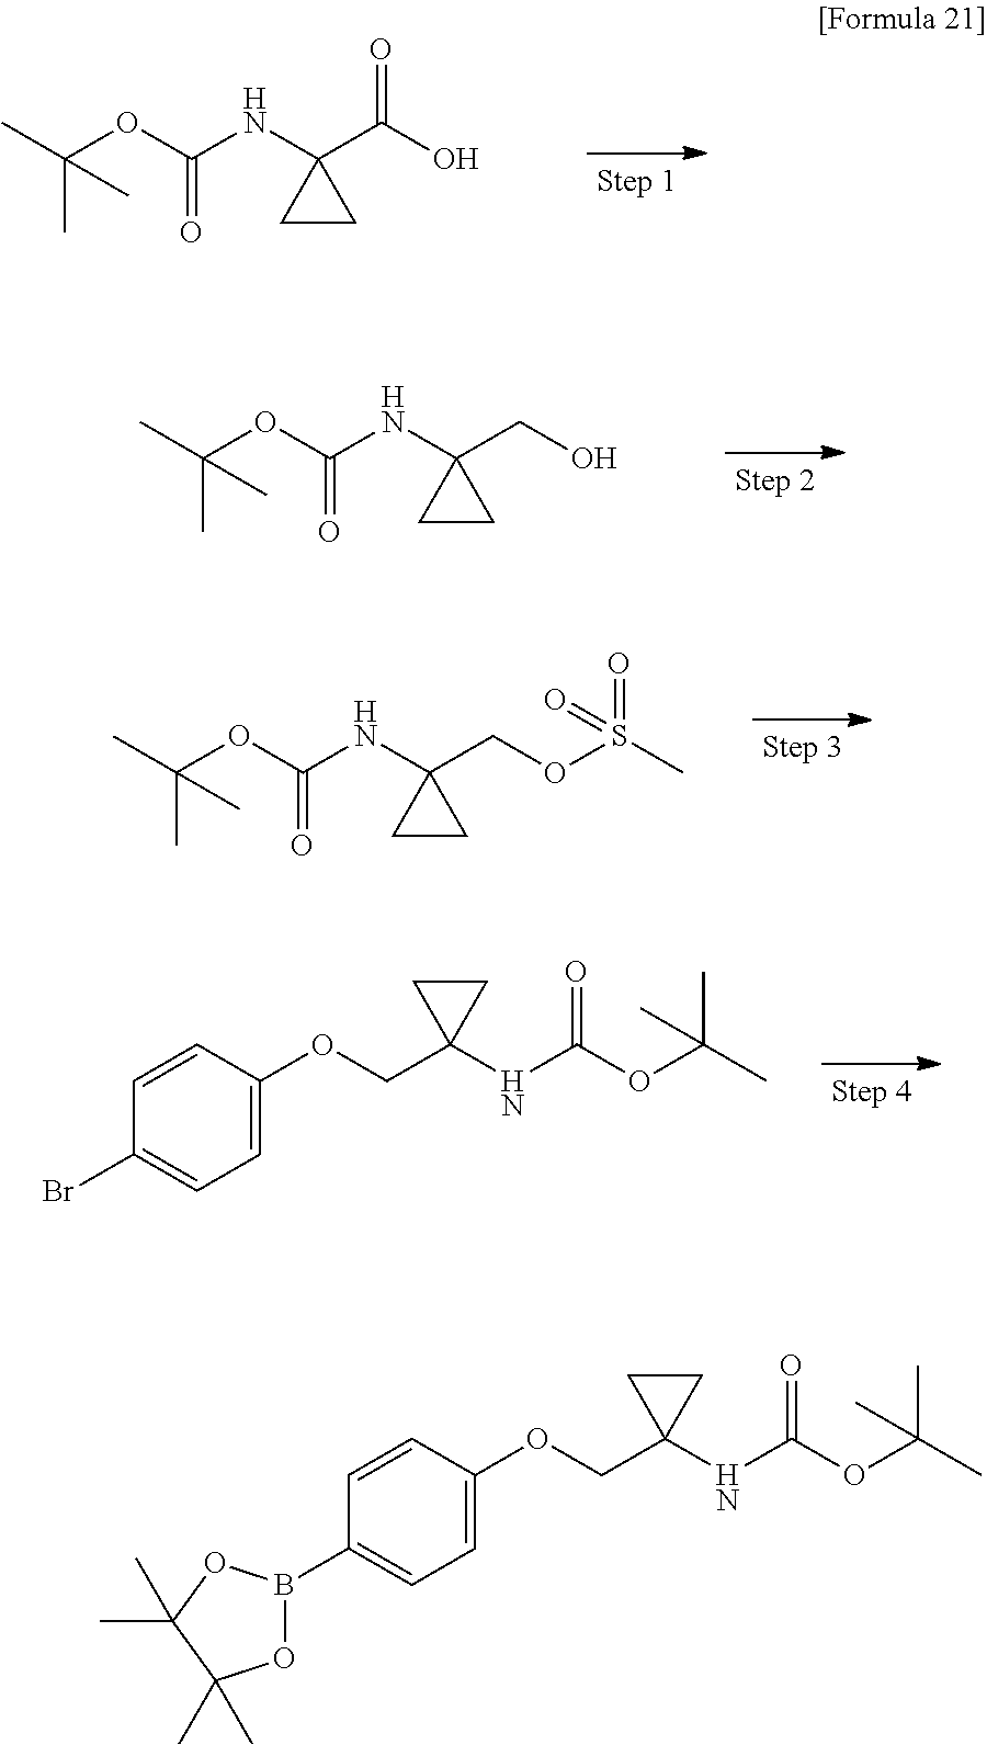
C(OC(NC1(C(O)=O)CC1)=O)(C)(C)C.C(OC(NC1(CO)CC1)=O)(C)(C)C.C(OC(NC1(COS(C)(=O)=O)CC1)=O)(C)(C)C.C(OC(NC1(COC2=CC=C(Br)C=C2)CC1)=O)(C)(C)C.C(OC(NC1(COC2=CC=C(B3OC(C)(C)C(C)(C)O3)C=C2)CC1)=O)(C)(C)C
